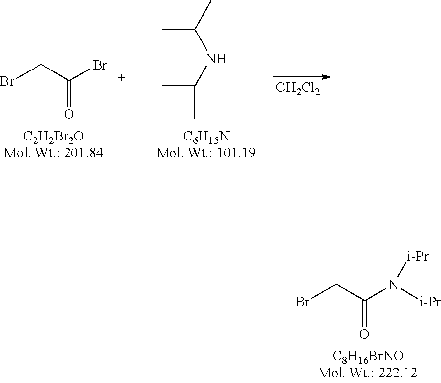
BrCC(=O)Br.CC(NC(C)C)C.[CH2Cl2].BrCC(N([i-Pr])[i-Pr])=O
